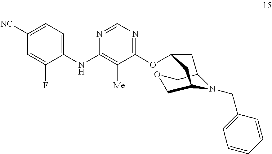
C12COCC(CC(OC3=NC=NC(NC4=CC=C([NC])C=C4F)=C3[Me])C1)N2CC1=CC=CC=C1
